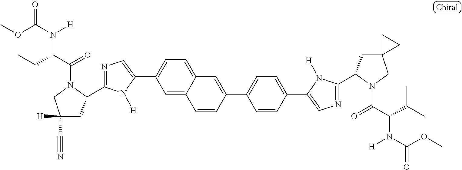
C1=C2C(=CC=C1C1=CN=C(C3CC([H])(C#N)CN3C(C(CC)N(C(OC)=O)[H])=O)N1[H])C=C(C1=CC=C(C3=CN=C(C4CC5(CN4C(C(C(C)C)N(C(OC)=O)[H])=O)CC5)N3[H])C=C1)C=C2
